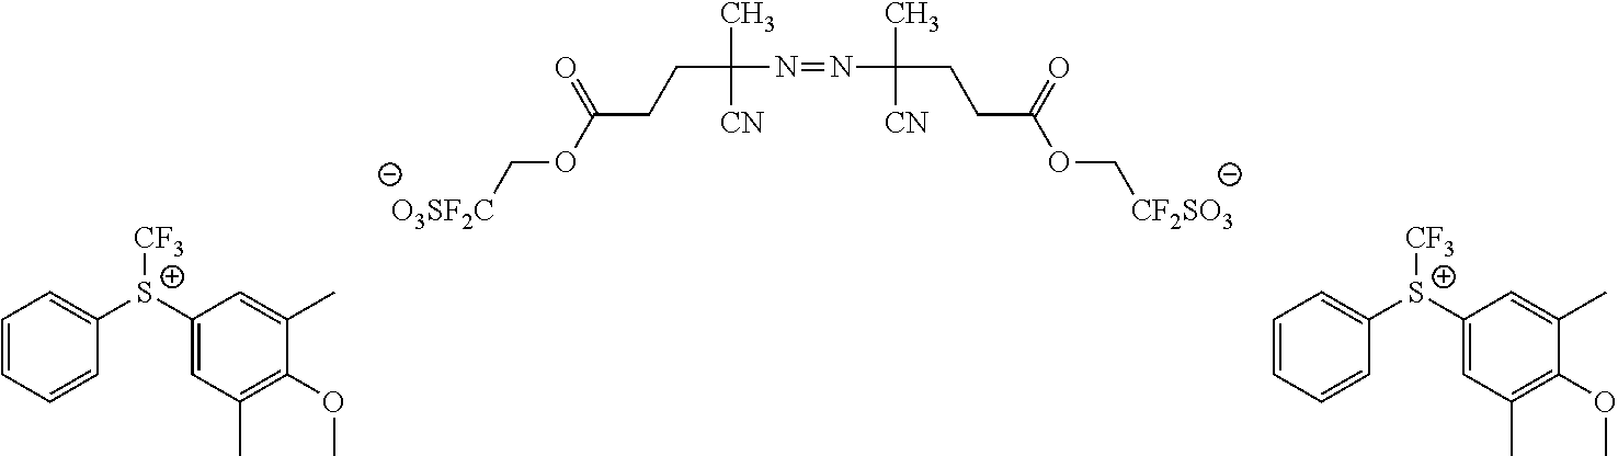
C(C(N=NC(CCC(OC[CF2SO3])=O)(C)[CN])(C)[CN])CC(OC[O3SF2C])=O.C1=CC=CC([S+](C2=CC(C)=C(OC)C(C)=C2)[CF3])=C1.C1=CC=CC([S+](C2=CC(C)=C(OC)C(C)=C2)[CF3])=C1
